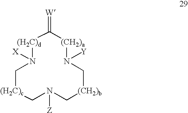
C1[(H2C)c]CN([Z])C[(CH2)b]CN([Y])[(CH2)a]C(=[W])[(H2C)d]N1[X]
